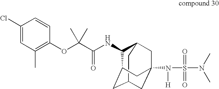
C1(NC(C(OC2=C(C)C=C(Cl)C=C2)(C)C)=O)C2CC3(N(S(N(C)C)(=O)=O)[H])CC(CC1C3)C2
